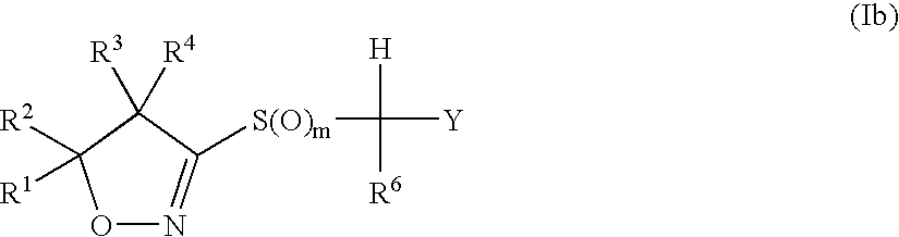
O1N=C([S(O)m]C([Y])([H])[R6])C([R4])([R3])C1([R2])[R1]
